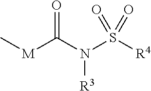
C[M]C(=O)N([R3])S([R4])(=O)=O
